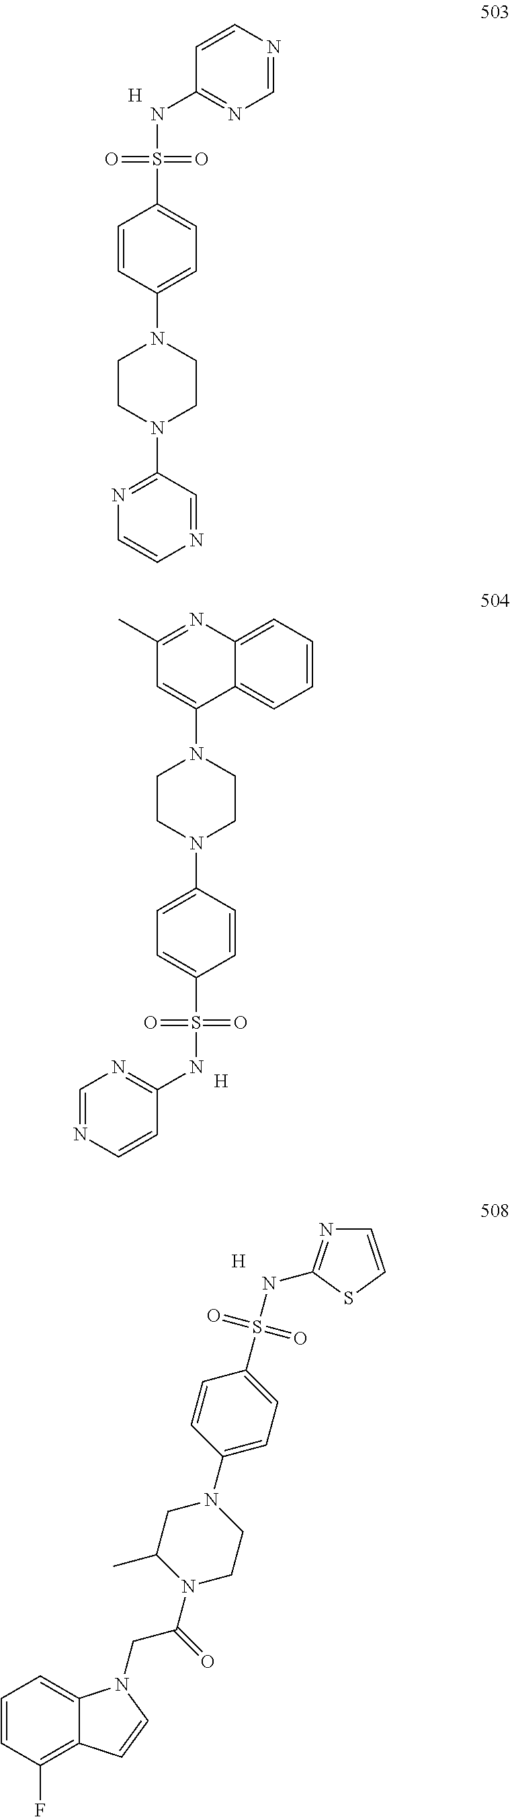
[H].N(S(C1=CC=C(N2CC(C)N(C(CN3C4=CC=CC(F)=C4C=C3)=O)CC2)C=C1)(=O)=O)C1=NC=CS1.C1=CN=CN=C1NS(=O)(=O)C1=CC=C(N2CCN(C3=NC=CN=C3)CC2)C=C1.[H].C1(C)=NC2=CC=CC=C2C(N2CCN(C3=CC=C(S(=O)(=O)NC4=NC=NC=C4)C=C3)CC2)=C1.[H]
